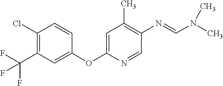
C1=CC(Cl)=C(C(F)(F)F)C=C1OC1=CC(C)=C(N=CN(C)C)C=N1
